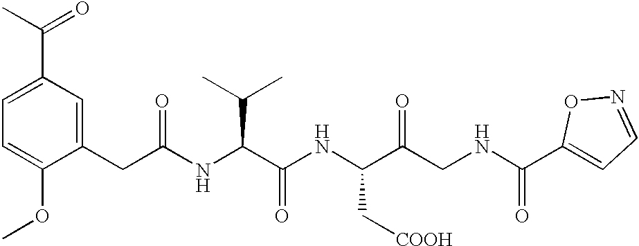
C1=C(OC)C(CC(NC(C(NC(C(CNC(=O)C2=CC=NO2)=O)C[COOH])=O)C(C)C)=O)=CC(C(C)=O)=C1
